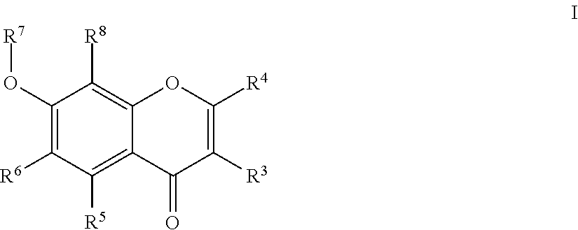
C1(O[R7])=C([R6])C([R5])=C2C(=C1[R8])OC([R4])=C([R3])C2=O
